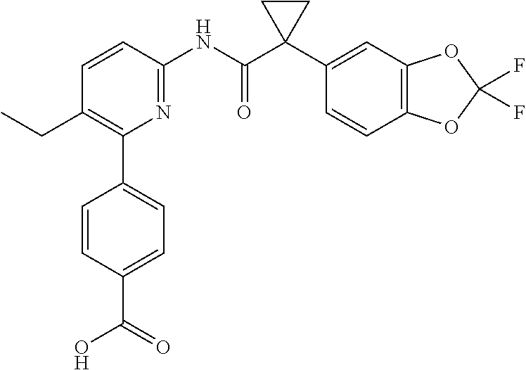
C1=CC(NC(C2(C3=CC4=C(C=C3)OC(F)(F)O4)CC2)=O)=NC(C2=CC=C(C(=O)O)C=C2)=C1CC
